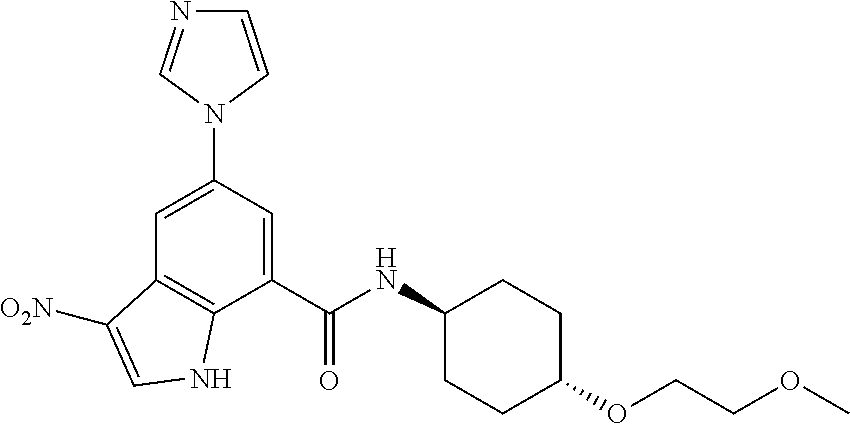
C1=CN(C2=CC3=C(C(C(NC4CCC(OCCOC)CC4)=O)=C2)NC=C3[O2N])C=N1
